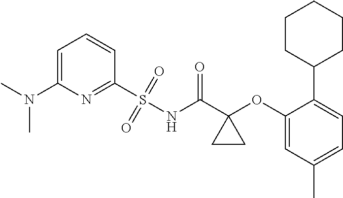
C1(N(C)C)=CC=CC(S(=O)(=O)NC(C2(OC3=CC(C)=CC=C3C3CCCCC3)CC2)=O)=N1
